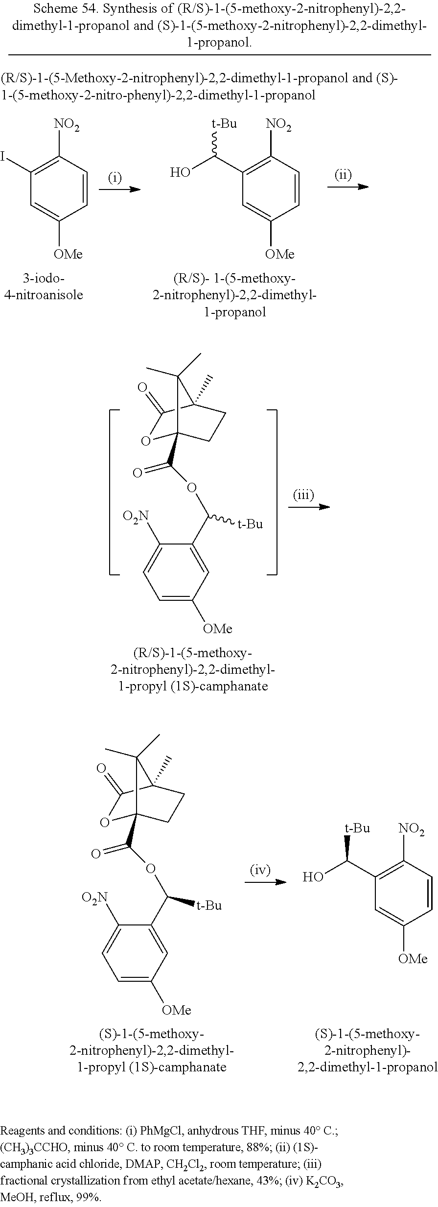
C1(C(OC(=O)C23OC(=O)C(C)(CC2)C3(C)C)[t-Bu])=CC([OMe])=CC=C1[O2N].C1(C(OC(=O)C23OC(=O)C(C)(CC2)C3(C)C)[t-Bu])=CC([OMe])=CC=C1[O2N].C1(C(O)[t-Bu])=C([NO2])C=CC([OMe])=C1.C1(I)=C([NO2])C=CC([OMe])=C1.C1(C(O)[t-Bu])=C([NO2])C=CC([OMe])=C1
